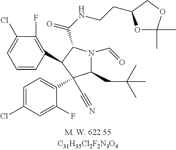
C1=CC(C2C(C(=O)NCCC3OC(C)(C)OC3)N(C=O)C(CC(C)(C)C)C2(C2=CC=C(Cl)C=C2F)C#N)=C(F)C(Cl)=C1
